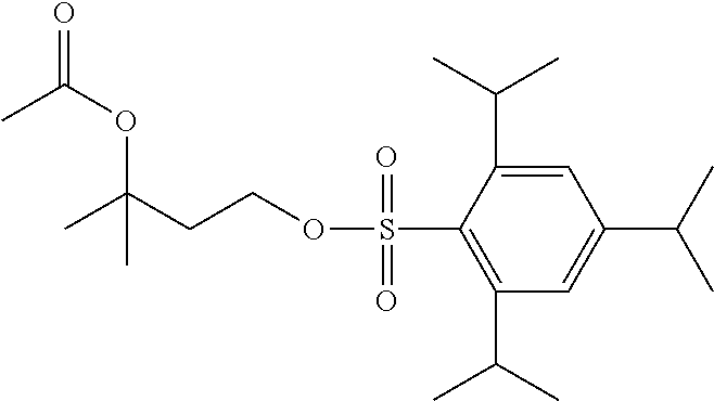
CC(CCOS(C1=C(C(C)C)C=C(C(C)C)C=C1C(C)C)(=O)=O)(OC(=O)C)C
